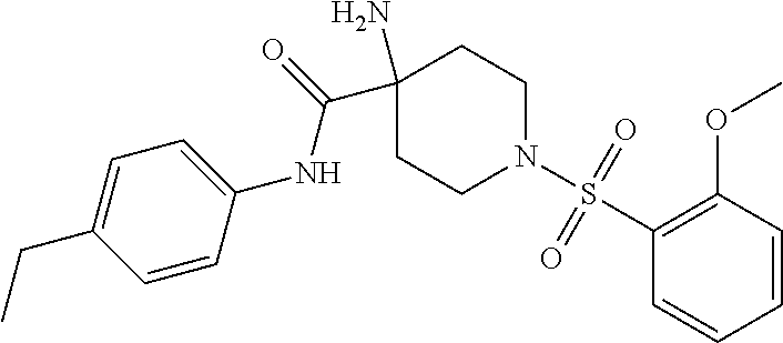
C1(N)(C(=O)NC2=CC=C(CC)C=C2)CCN(S(C2=C(OC)C=CC=C2)(=O)=O)CC1
